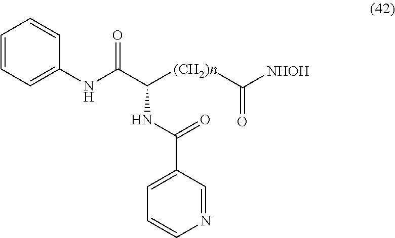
C1(NC(C(NC(C2=CC=CN=C2)=O)[(CH2)n]C([NHOH])=O)=O)=CC=CC=C1
